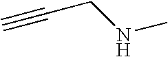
C(CNC)#C
